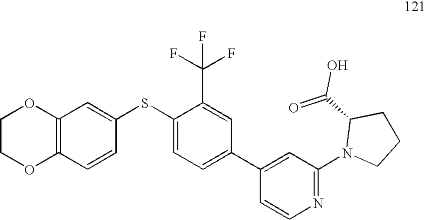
C1COC2=C(O1)C=C(SC1=CC=C(C3=CC(N4CCCC4C(O)=O)=NC=C3)C=C1C(F)(F)F)C=C2
